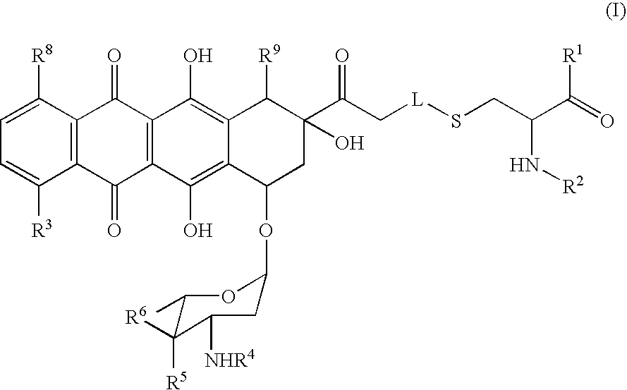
C1=C([R3])C2=C(C([R8])=C1)C(=O)C1=C(C2=O)C(O)=C2C(=C1O)C([R9])C(C(C[L]SCC(C(=O)[R1])N[R2])=O)(O)CC2OC1CC([NHR4])C([R5])([R6])C(C)O1
